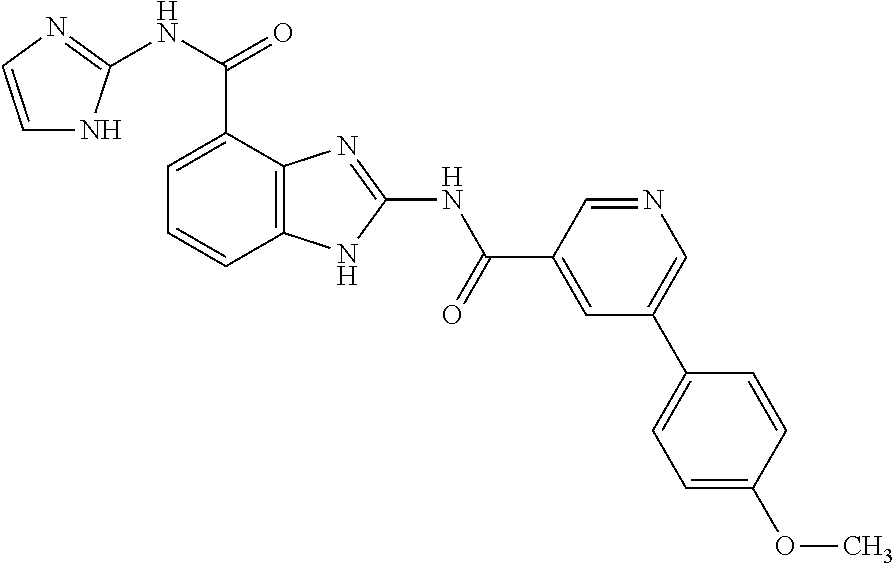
C12=C(C=CC=C1C(NC1=NC=CN1)=O)NC(NC(=O)C1=CC(C3=CC=C(OC)C=C3)=CN=C1)=N2
